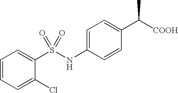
C1=C(NS(C2=CC=CC=C2Cl)(=O)=O)C=CC(C([COOH])C)=C1
